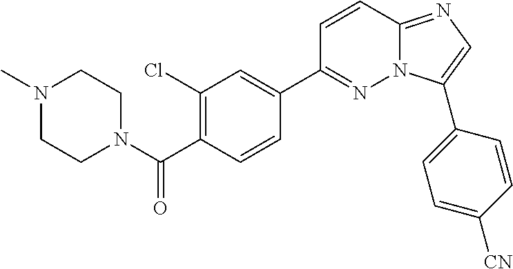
N1(C)CCN(C(C2=C(Cl)C=C(C3=NN4C(=NC=C4C4=CC=C([CN])C=C4)C=C3)C=C2)=O)CC1
